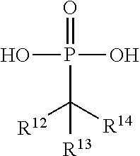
[R12]C(P(=O)(O)O)([R14])[R13]
